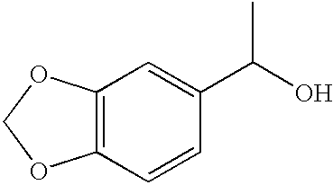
C12=C(C=CC(C(O)C)=C1)OCO2
